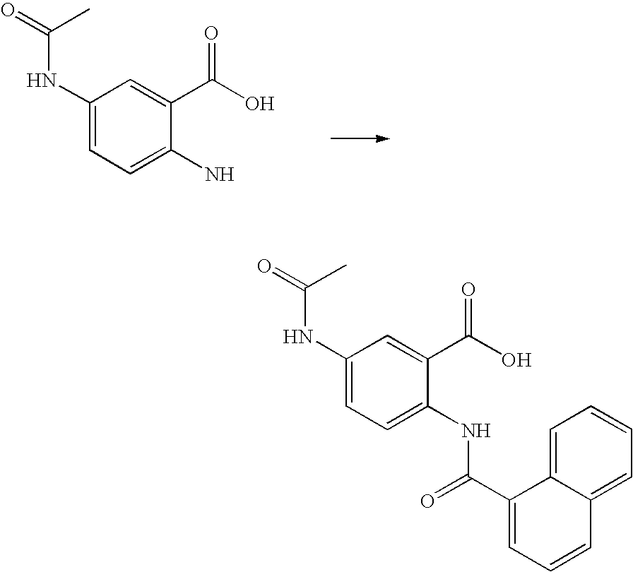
C1(NC(=O)C)=CC=C(N)C(C(O)=O)=C1.C1(NC(=O)C)=CC=C(NC(C2=CC=CC3=CC=CC=C23)=O)C(C(O)=O)=C1
